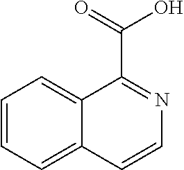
C1=CC=C2C(=C1)C(C(=O)O)=NC=C2
